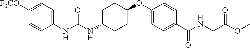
C1=C([F3CO])C=CC(NC(NC2CCC(OC3=CC=C(C(NCC(OC)=O)=O)C=C3)CC2)=O)=C1
